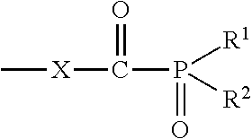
C[X]C(=O)P(=O)([R1])[R2]
